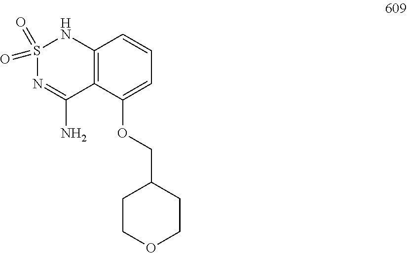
S1(=O)(=O)N=C(N)C2=C(N1)C=CC=C2OCC1CCOCC1
